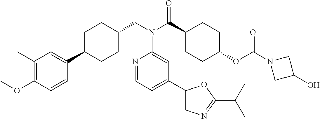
C1(C)=C(OC)C=CC(C2CCC(CN(C(C3CCC(OC(N4CC(O)C4)=O)CC3)=O)C3=CC(C4=CN=C(C(C)C)O4)=CC=N3)CC2)=C1
